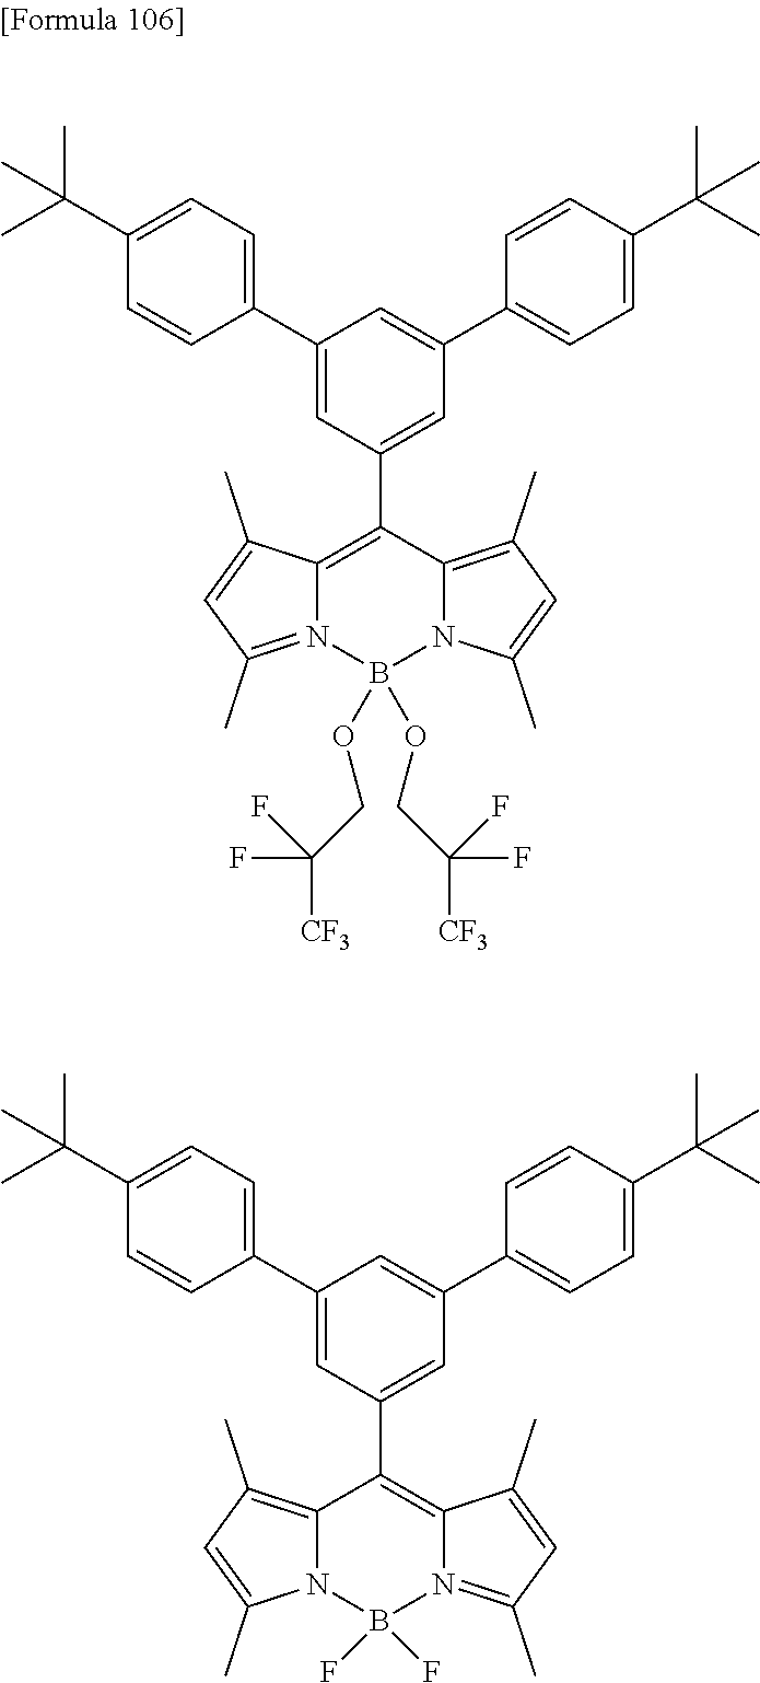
C1(C2=CC(C3=CC=C(C(C)(C)C)C=C3)=CC(C3=CC=C(C(C)(C)C)C=C3)=C2)=C2N(=C(C)C=C2C)B(OCC([CF3])(F)F)(OCC([CF3])(F)F)N2C1=C(C)C=C2C.C1(C2=CC(C3=CC=C(C(C)(C)C)C=C3)=CC(C3=CC=C(C(C)(C)C)C=C3)=C2)=C2C(C)=CC(C)=N2B(F)(F)N2C1=C(C)C=C2C
